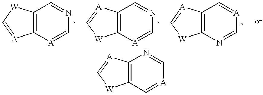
C12=C([A]=CN=C1)[A]=C[W]2.C12=C([A]=CN=C1)[W]C=[A]2.C12=C(N=C[A]=C1)[W]C=[A]2.C12=C(C=[A]C=N1)[W]C=[A]2
